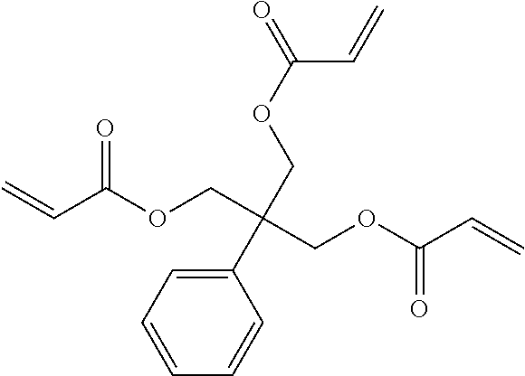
C=CC(OCC(COC(C=C)=O)(COC(=O)C=C)C1=CC=CC=C1)=O
